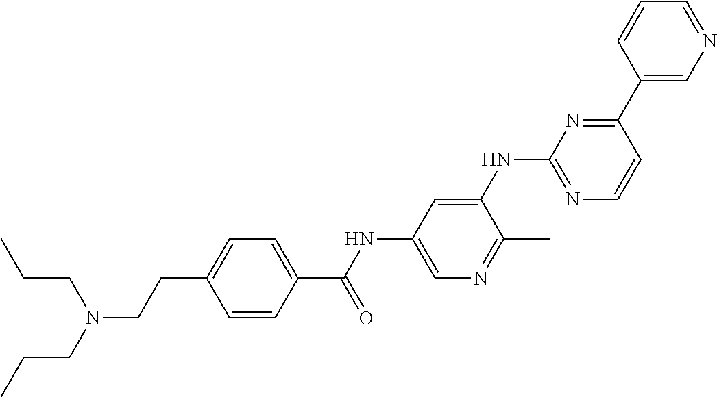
C1=CC(C(NC2=CN=C(C)C(NC3=NC=CC(C4=CN=CC=C4)=N3)=C2)=O)=CC=C1CCN(CCC)CCC
